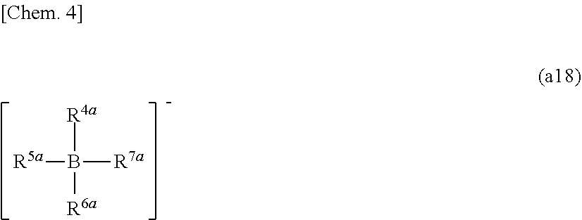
[R5a]B([R4a])([R7a])[R6a]
